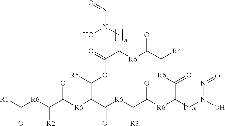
O=C1OC([R5])C([R6]C(C([R6]C([R1])=O)[R2])=O)C(=O)[R6]C([R3])C(=O)[R6]C(CN(N=O)O)C(=O)[R6]C([R4])C(=O)[R6]C1CN(O)N=O
